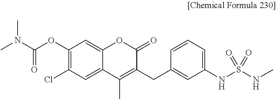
O=C(OC1=C(Cl)C=C2C(=C1)OC(=O)C(CC1=CC(NS(NC)(=O)=O)=CC=C1)=C2C)N(C)C
